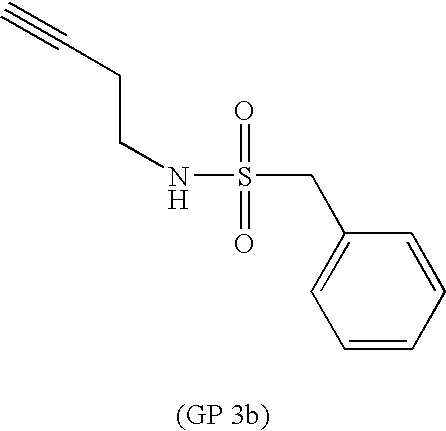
C(CNS(=O)(=O)CC1=CC=CC=C1)C#C
